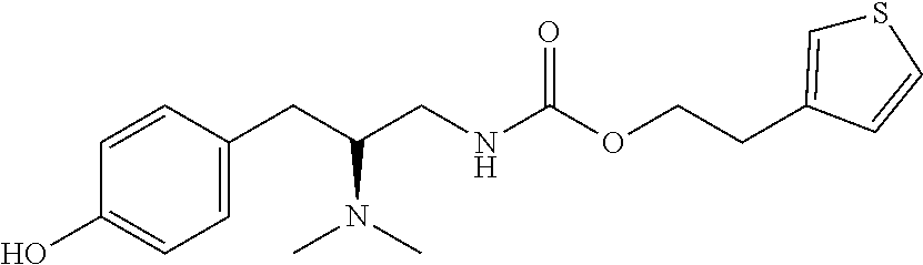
C1=C(CC(CNC(OCCC2=CSC=C2)=O)N(C)C)C=CC(O)=C1
